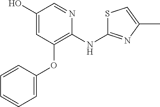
C1(O)=CC(OC2=CC=CC=C2)=C(NC2=NC(C)=CS2)N=C1
